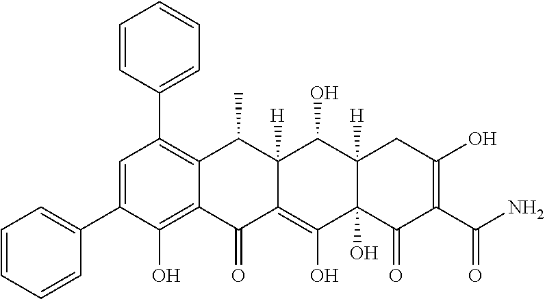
C1=C(C2=CC=CC=C2)C(O)=C2C(=C1C1=CC=CC=C1)C(C)C1([H])C(=C(O)C3(O)C([H])(C1O)CC(O)=C(C(N)=O)C3=O)C2=O
